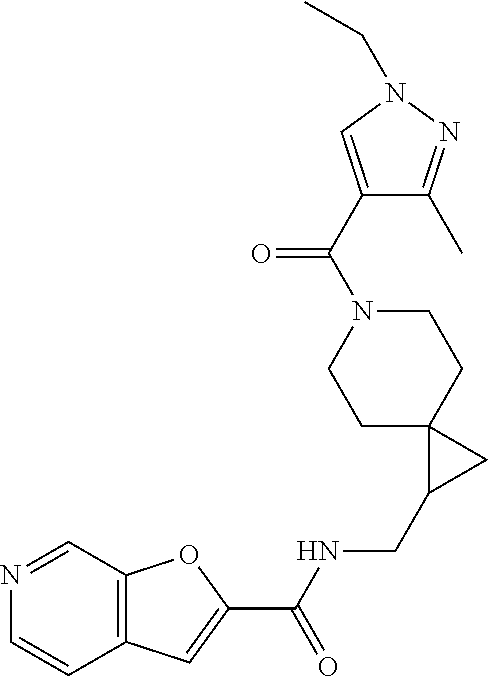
C12=C(C=NC=C1)OC(C(NCC1CC13CCN(C(=O)C1=CN(CC)N=C1C)CC3)=O)=C2
